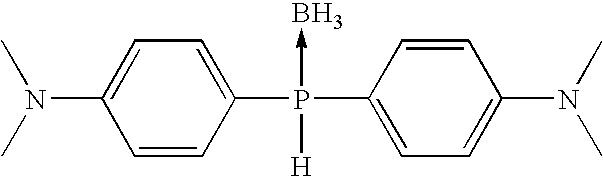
C1=CC(P(C2=CC=C(N(C)C)C=C2)(->B)[H])=CC=C1N(C)C
